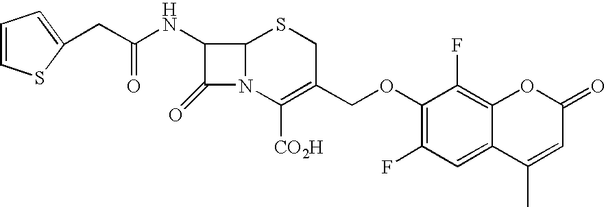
C(C(NC1C(=O)N2C1SCC(COC1=C(F)C=C3C(=C1F)OC(=O)C=C3C)=C2[CO2H])=O)C1=CC=CS1
